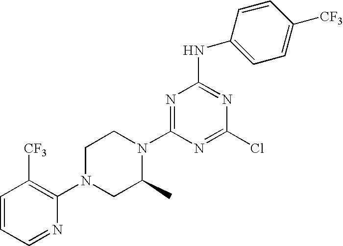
C1=CC=NC(N2CC(C)N(C3=NC(NC4=CC=C([CF3])C=C4)=NC(Cl)=N3)CC2)=C1[CF3]
